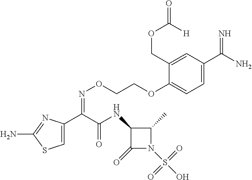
C1=C(C(C(NC2C(=O)N(S(O)(=O)=O)C2C)=O)=NOCCOC2=CC=C(C(N)=N)C=C2COC(=O)[H])N=C(N)S1
